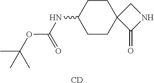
C1CC(NC(OC(C)(C)C)=O)CCC12C(=O)NC2.[CD]
